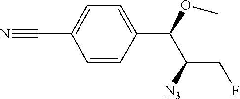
C1=CC(C(OC)C([N3])CF)=CC=C1C#N
